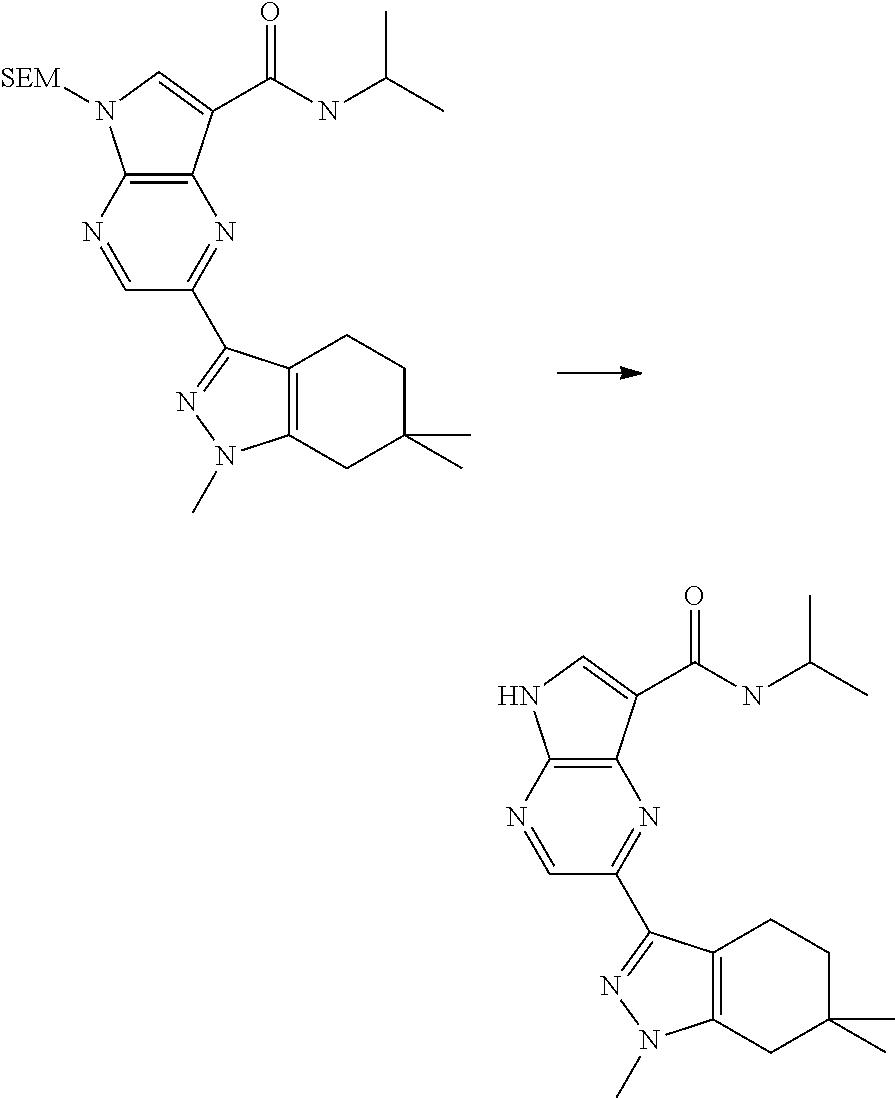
C12=C(C(C(NC(C)C)=O)=CN1[SEM])N=C(C1=NN(C)C3=C1CCC(C)(C)C3)C=N2.C12=C(C(C(NC(C)C)=O)=CN1)N=C(C1=NN(C)C3=C1CCC(C)(C)C3)C=N2
